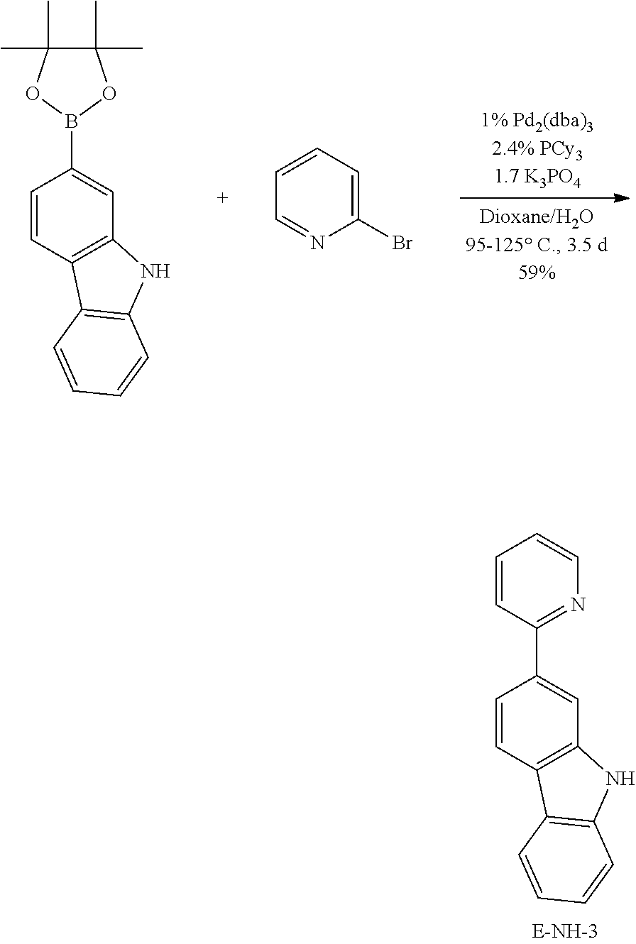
C1=CC2=C(C=C1B1OC(C)(C)C(C)(C)O1)NC1=C2C=CC=C1.C1=CC=C(Br)N=C1.C1=CC2=C(C=C1C1=NC=CC=C1)NC1=C2C=CC=C1
